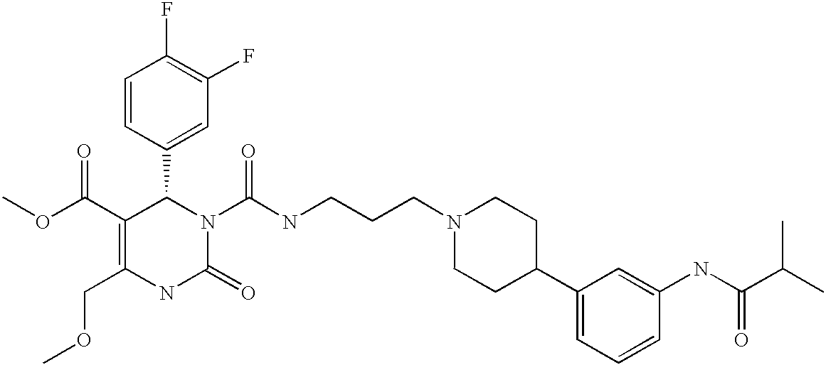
C1(F)=C(F)C=C(C2C(C(=O)OC)=C(COC)NC(=O)N2C(=O)NCCCN2CCC(C3=CC=CC(NC(C(C)C)=O)=C3)CC2)C=C1
